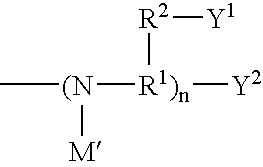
C[(N]([R1)n]([Y2])[R2][Y1])[M]
